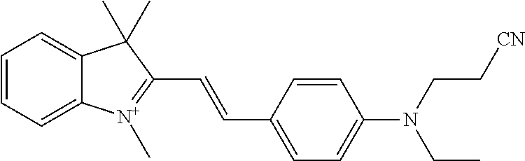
C1(C=CC2=[N+](C)C3=CC=CC=C3C2(C)C)=CC=C(N(CC[CN])CC)C=C1
